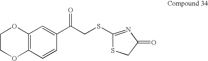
C12=C(C=CC(C(CSC3=NC(=O)CS3)=O)=C1)OCCO2
